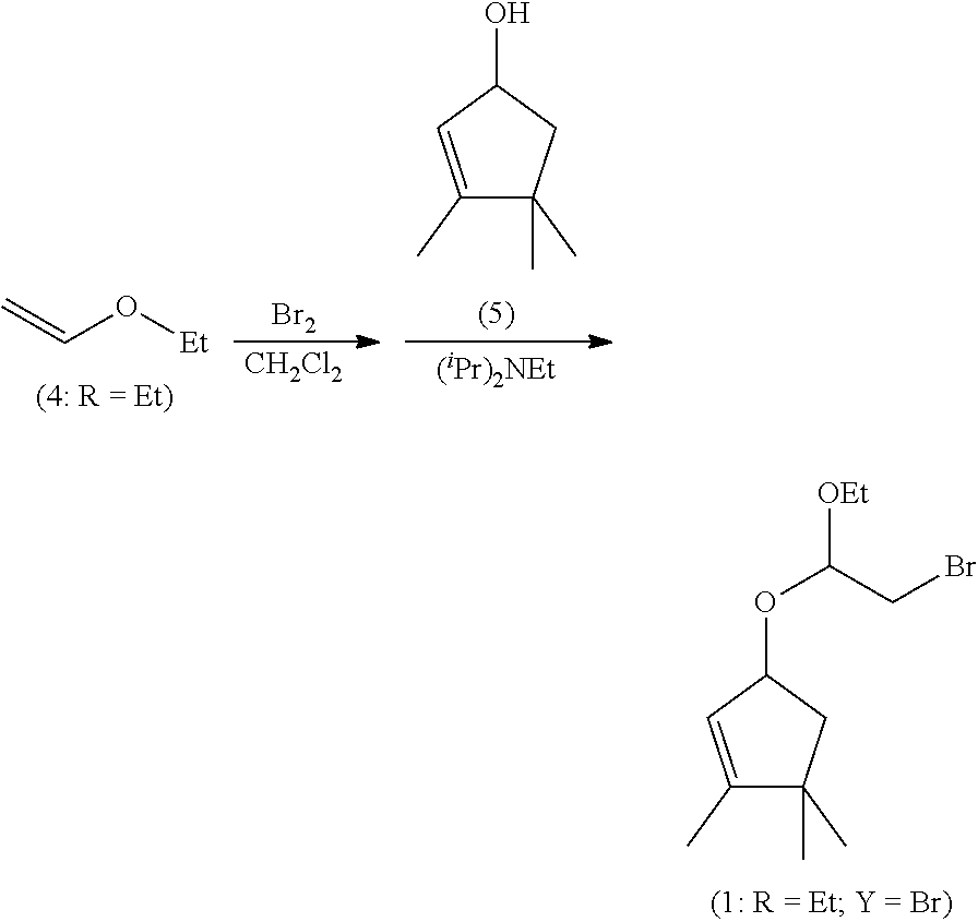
[CH2Cl2].[Br2].C1(C)=CC(O)CC1(C)C.[(iPr)2NEt].C(O[Et])=C.C1(C)=CC(OC([OEt])CBr)CC1(C)C
